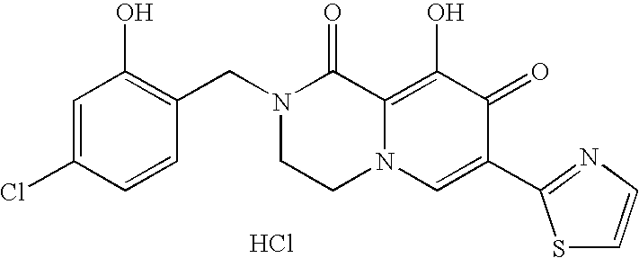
C1(CN2CCN3C(=C(O)C(=O)C(C4=NC=CS4)=C3)C2=O)=C(O)C=C(Cl)C=C1.Cl
